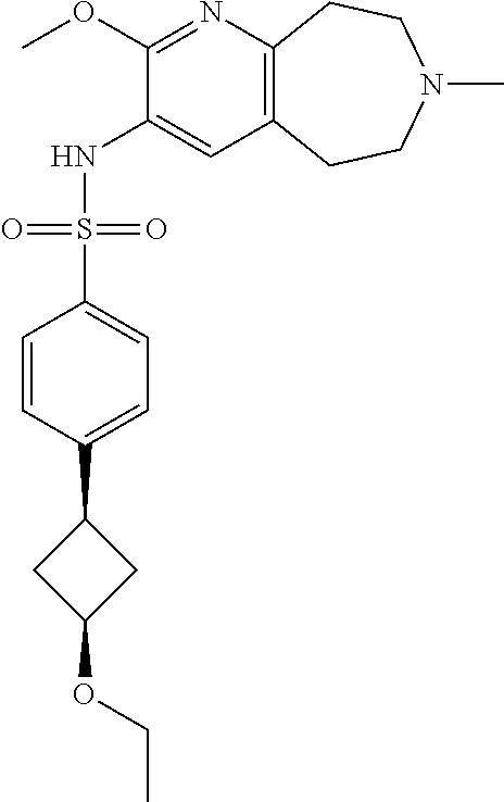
C12=C(CCN(C)CC1)C=C(NS(C1=CC=C(C3CC(OCC)C3)C=C1)(=O)=O)C(OC)=N2
